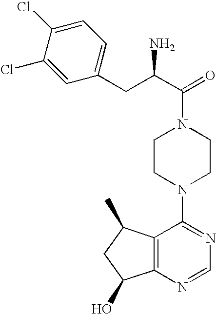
C(N1CCN(C2=NC=NC3=C2C(C)CC3O)CC1)(C(CC1=CC=C(Cl)C(Cl)=C1)N)=O
